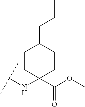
C(NC1(C(OC)=O)CCC(CCC)CC1)(C)C
